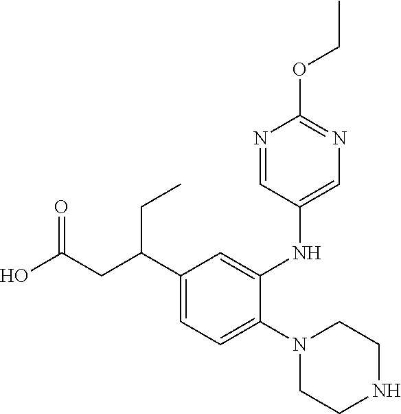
N1(C2=CC=C(C(CC(O)=O)CC)C=C2NC2=CN=C(OCC)N=C2)CCNCC1
